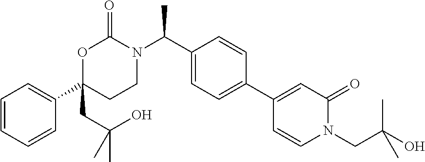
C1=CC=CC(C2(CC(O)(C)C)CCN(C(C3=CC=C(C4=CC(=O)N(CC(O)(C)C)C=C4)C=C3)C)C(=O)O2)=C1
